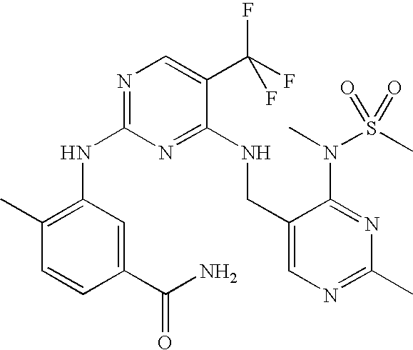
N(C1=NC=C(C(F)(F)F)C(NCC2=CN=C(C)N=C2N(C)S(C)(=O)=O)=N1)C1=C(C)C=CC(C(N)=O)=C1
